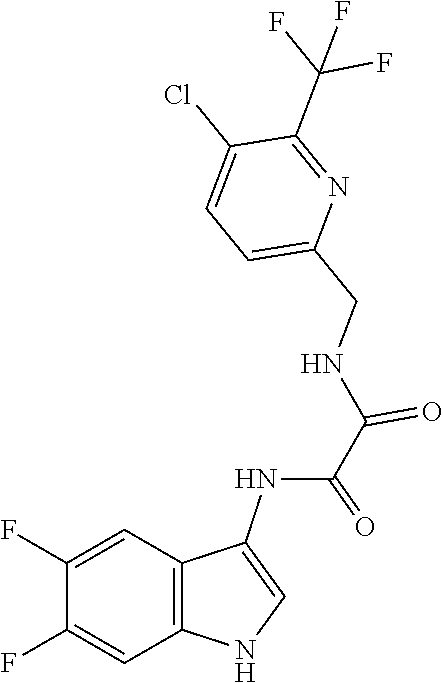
C(NC(C(=O)NC1=CNC2=C1C=C(F)C(F)=C2)=O)C1=CC=C(Cl)C(C(F)(F)F)=N1
